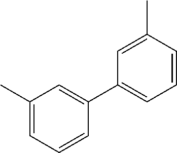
C1(C)=CC=CC(C2=CC=CC(C)=C2)=C1
